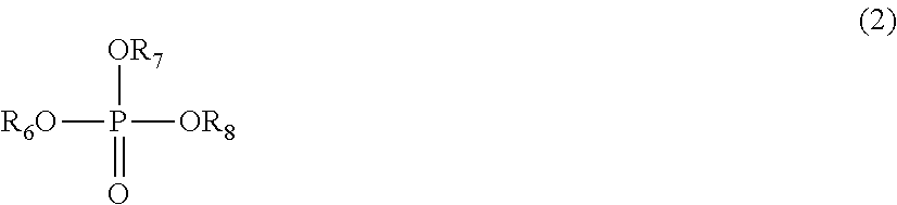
[OR7]P([R6O])([OR8])=O
